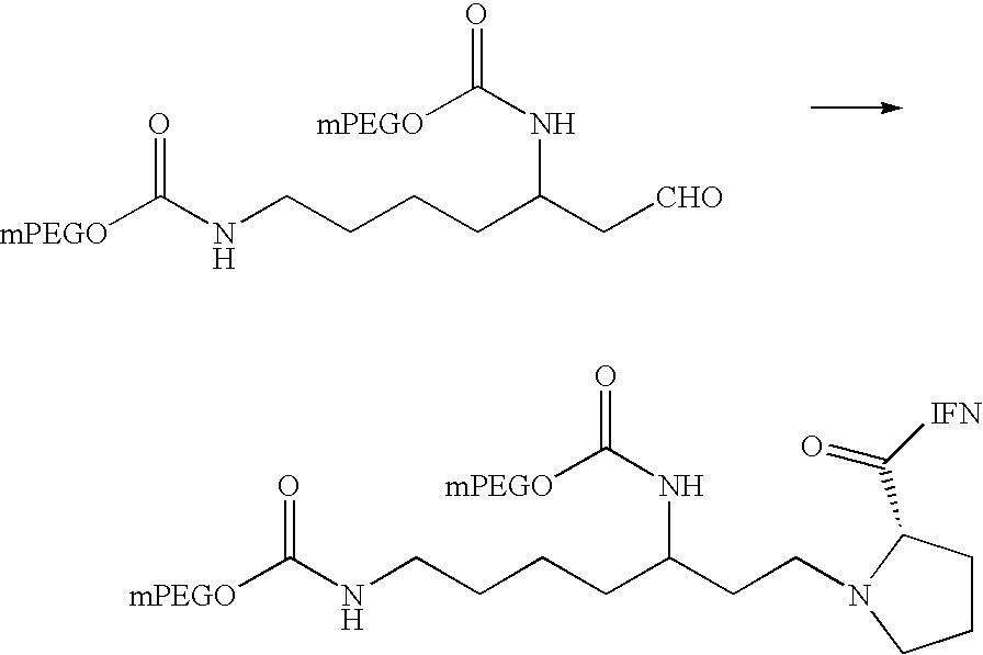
[mPEGO]C(=O)NCCCCC(NC([mPEGO])=O)C[CHO].[mPEGO]C(=O)NCCCCC(NC([mPEGO])=O)CCN1C(C(=O)[IFN])CCC1
